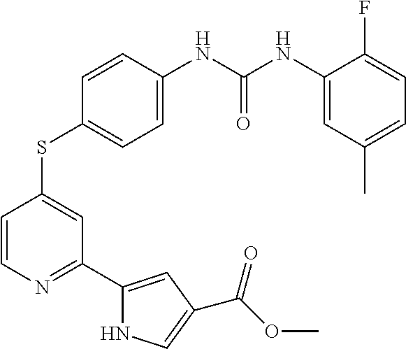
C1=CN=C(C2=CC(C(OC)=O)=CN2)C=C1SC1=CC=C(NC(NC2=CC(C)=CC=C2F)=O)C=C1
